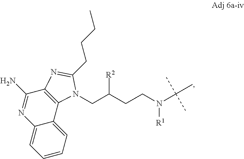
N1=C(N)C2=C(C3=CC=CC=C13)N(CC(CCN(C(C)(C)C)[R1])[R2])C(CCCC)=N2
